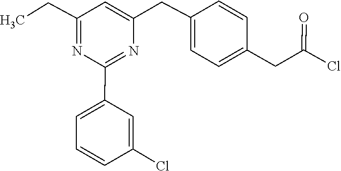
C1=CC(CC(=O)Cl)=CC=C1CC1=CC(CC)=NC(C2=CC=CC(Cl)=C2)=N1
